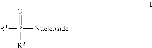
[R1]P(=O)([R2])[Nucleoside]
